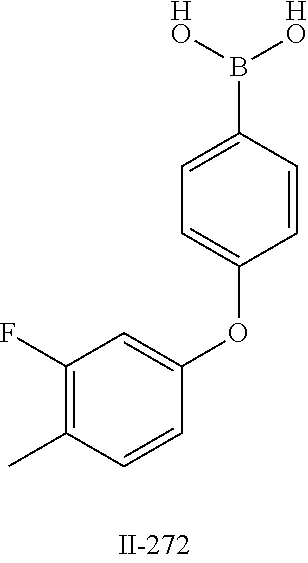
C1(F)=C(C)C=CC(OC2=CC=C(B([HO])[HO])C=C2)=C1
